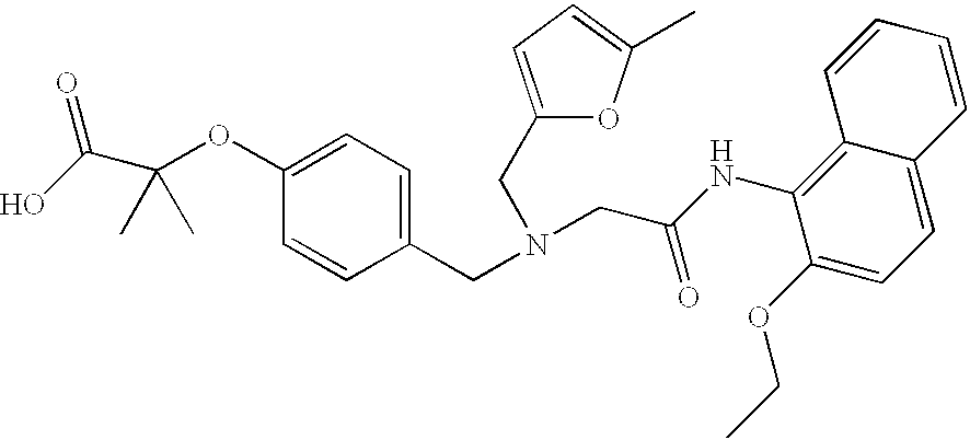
C1(CN(CC(NC2=C3C(=CC=C2OCC)C=CC=C3)=O)CC2=CC=C(C)O2)=CC=C(OC(C(O)=O)(C)C)C=C1
